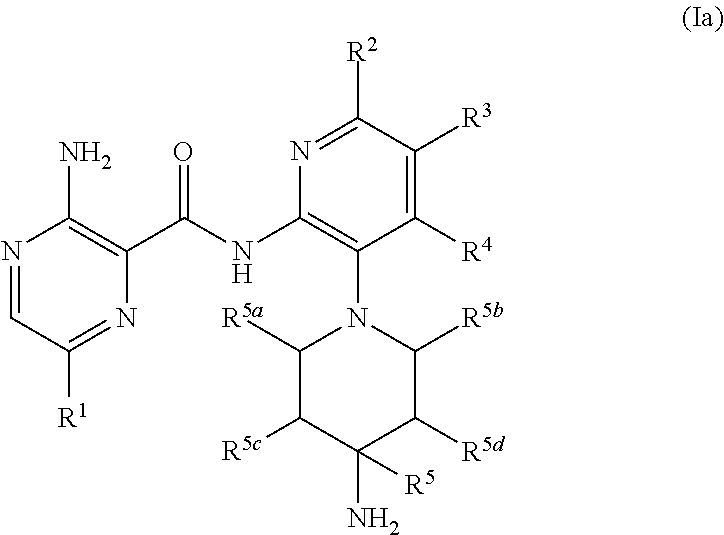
N1=CC([R1])=NC(C(NC2=C(N3C([R5b])C([R5d])C(N)([R5])C([R5c])C3[R5a])C([R4])=C([R3])C([R2])=N2)=O)=C1N
